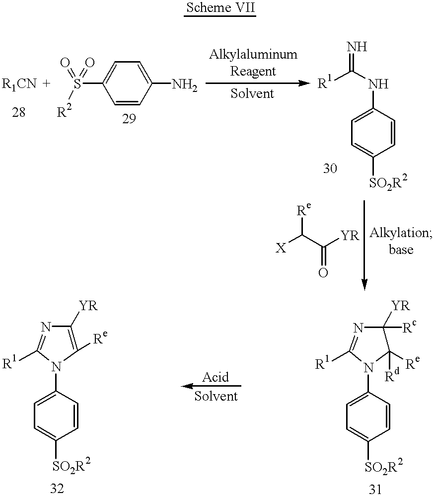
C1=CC(N)=CC=C1S(=O)(=O)[R2].C1=C([SO2R2])C=CC(NC([R1])=N)=C1.[X]C(C([YR])=O)[Re].C1=C([SO2R2])C=CC(N2C([Re])=C([YR])N=C2[R1])=C1.C1=C([SO2R2])C=CC(N2C([Re])([Rd])C([YR])([Rc])N=C2[R1])=C1
